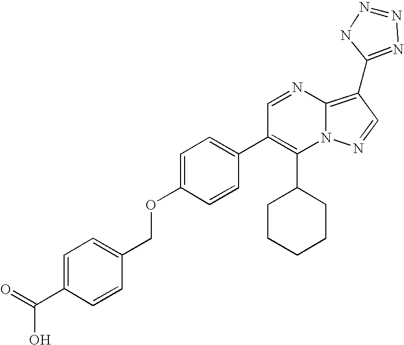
C1(C2CCCCC2)=C(C2=CC=C(OCC3=CC=C(C(O)=O)C=C3)C=C2)C=NC2=C(C3=NN=NN3)C=NN12
